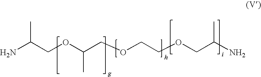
CC(COC(COCCOCC(N)C)C)N
